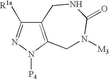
C12=C(N([P4])N=C1[R1a])CN([M3])C(=O)NC2
